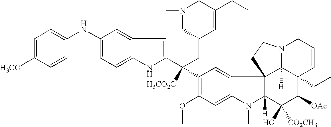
C1(NC2=CC=C([H3CO])C=C2)=CC=C2C(=C1)C1=C(N2)C([H3CO2C])(C2=C(OC)C=C3C(=C2)C24C([H])(N3C)C(O)([CO2CH3])C([OAc])C3(CC)C2([H])N(CC=C3)CC4)CC2C=C(CC)CN(C2)C1
